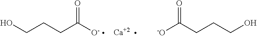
OCCCC([O-])=O.[Ca].[-O]C(CCCO)=O
